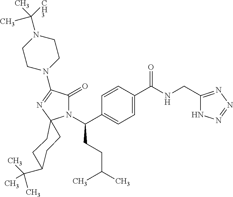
C1C(C(C)(C)C)CCC2(C1)N(C(CCC(C)C)C1=CC=C(C(=O)NCC3=NN=NN3)C=C1)C(=O)C(N1CCN(C([CH3])(C)C)CC1)=N2
